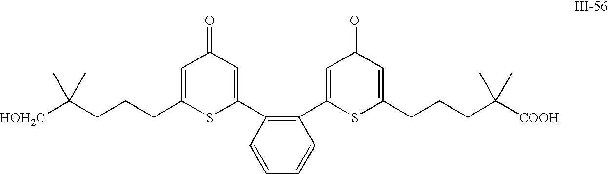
C(CCCC1=CC(=O)C=C(C2=C(C3=CC(=O)C=C(CCCC([COOH])(C)C)S3)C=CC=C2)S1)([HOH2C])(C)C
